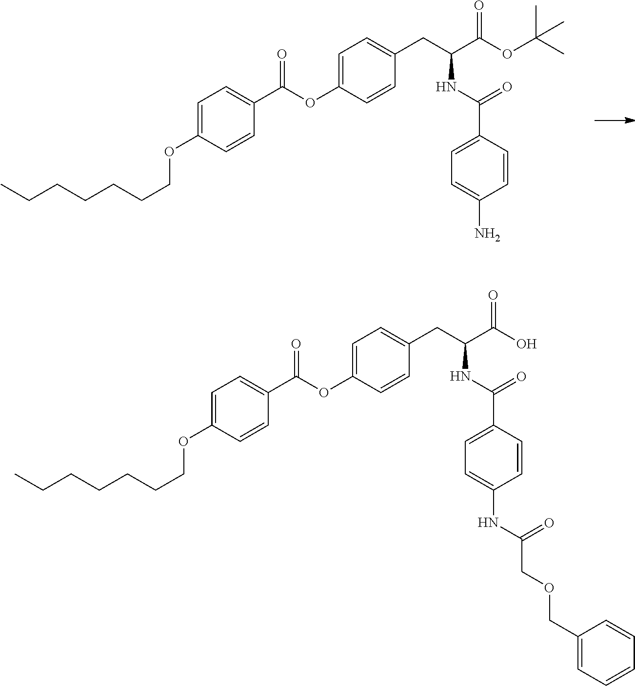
CCCCCCCOC1=CC=C(C(OC2=CC=C(CC(C(OC(C)(C)C)=O)NC(=O)C3=CC=C(N)C=C3)C=C2)=O)C=C1.CCCCCCCOC1=CC=C(C(OC2=CC=C(CC(C(O)=O)NC(=O)C3=CC=C(NC(COCC4=CC=CC=C4)=O)C=C3)C=C2)=O)C=C1
